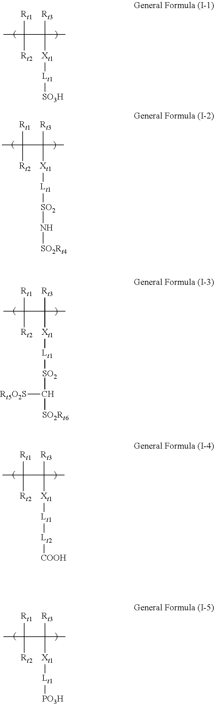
CC([Rt2])([Rt1])C([Xt1][Lt1][SO3H])([Rt3])C.CC([Rt2])([Rt1])C([Xt1][Lt1][SO2]N[SO2Rt4])([Rt3])C.CC([Rt2])([Rt1])C([Xt1][Lt1][SO2]C([SO2Rt6])[Rt5O2S])([Rt3])C.CC([Rt2])([Rt1])C([Xt1][Lt1][Lt2][COOH])([Rt3])C.CC([Rt2])([Rt1])C([Xt1][Lt1][PO3H])([Rt3])C
